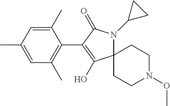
C12(CCN(OC)CC1)N(C1CC1)C(=O)C(C1=C(C)C=C(C)C=C1C)=C2O
